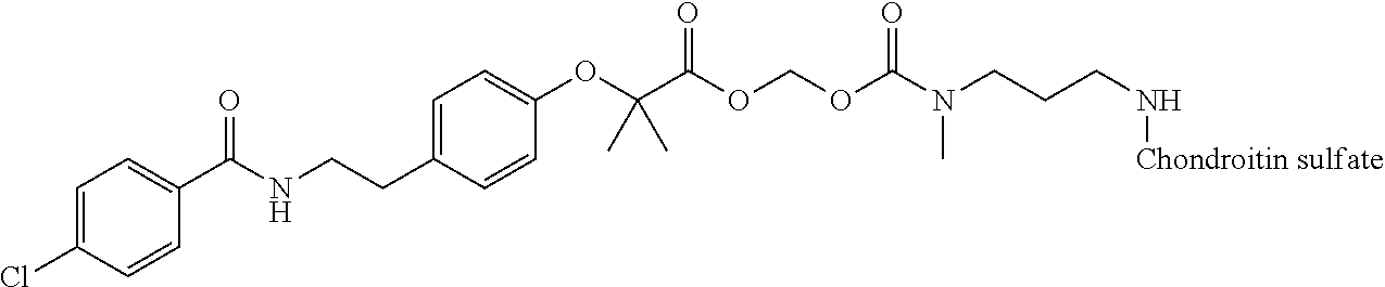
C1=C(Cl)C=CC(C(NCCC2=CC=C(OC(C(OCOC(N(CCCN[Chondroitin sulfate])C)=O)=O)(C)C)C=C2)=O)=C1
